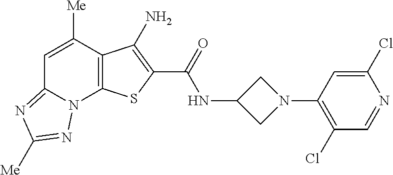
N(C(=O)C1=C(N)C2=C(N3C(=NC([Me])=N3)C=C2[Me])S1)C1CN(C2=C(Cl)C=NC(Cl)=C2)C1
